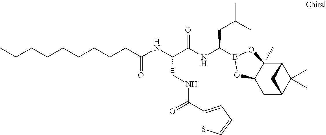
C(CCC(NC(C(NC(CC(C)C)B1OC2(C)C3C(C)(C)C(CC2O1)C3)=O)CNC(C1=CC=CS1)=O)=O)CCCCCC
